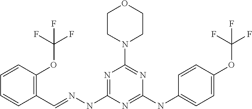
C1=CC(C=NNC2=NC(N3CCOCC3)=NC(NC3=CC=C(OC(F)(F)F)C=C3)=N2)=C(OC(F)(F)F)C=C1
